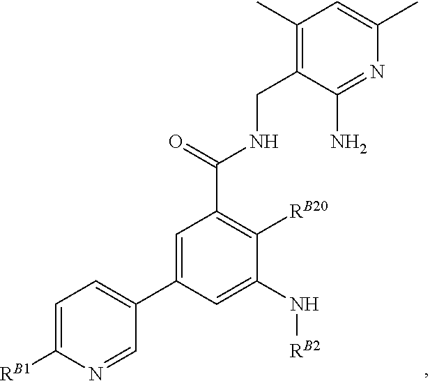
C1=C([RB1])N=CC(C2=CC(C(=O)NCC3=C(C)C=C(C)N=C3N)=C([RB20])C(N[RB2])=C2)=C1
